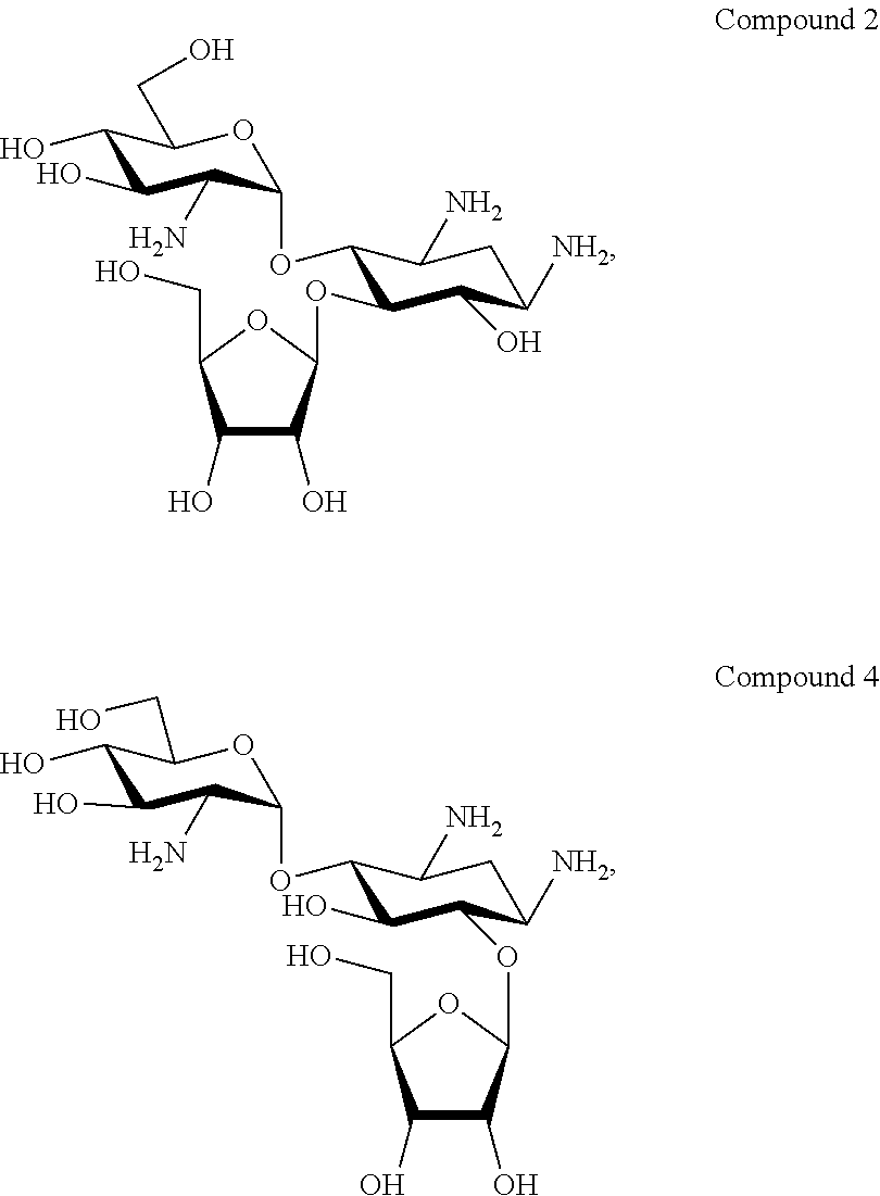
C1(O)C(O)C(N)C(OC2C(OC3OC(CO)C(O)C3O)C(O)C([NH2])CC2N)OC1CO.C1(O)C(O)C(N)C(OC2C(O)C(OC3OC(CO)C(O)C3O)C([NH2])CC2N)OC1CO
